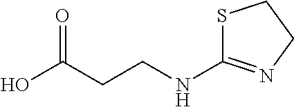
OC(CCNC1=NCCS1)=O
